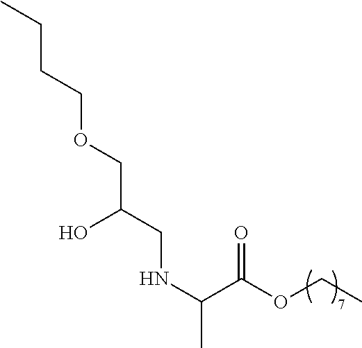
N(C(C(OCC)=O)C)CC(COCCCC)O
